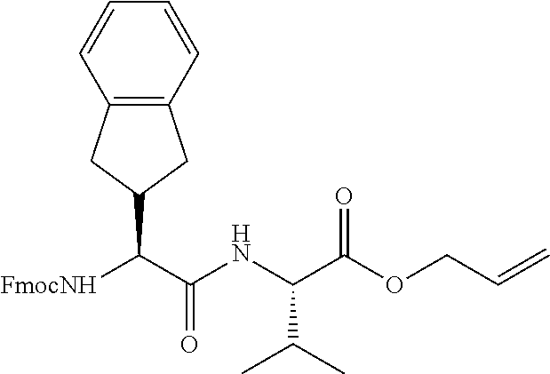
C12=C(C=CC=C1)CC(C(C(NC(C(OCC=C)=O)C(C)C)=O)[FmocNH])C2
